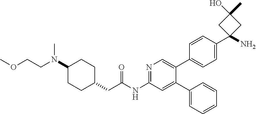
C1(N(CCOC)C)CCC(CC(NC2=NC=C(C3=CC=C(C4(N)CC(C)(O)C4)C=C3)C(C3=CC=CC=C3)=C2)=O)CC1
